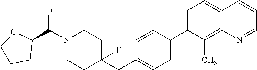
C1(C2=CC=C(CC3(F)CCN(C(C4OCCC4)=O)CC3)C=C2)=CC=C2C(=C1C)N=CC=C2
